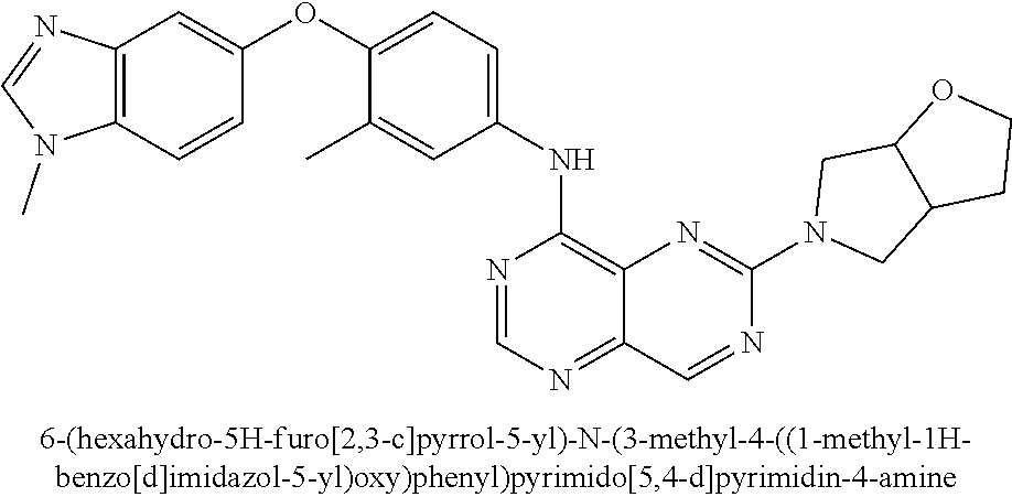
C1(OC2=CC=C(NC3=C4C(=NC=N3)C=NC(N3CC5C(C3)OCC5)=N4)C=C2C)=CC2=C(C=C1)N(C)C=N2
